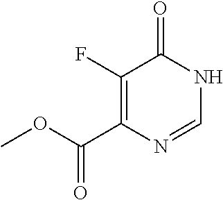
C1(F)=C(C(=O)OC)N=CNC1=O
